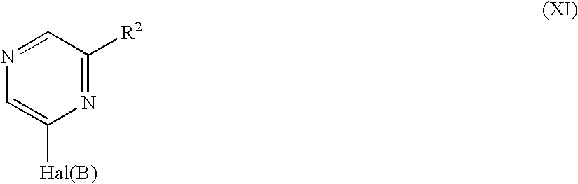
C1=C([Hal(B)])N=C([R2])C=N1
